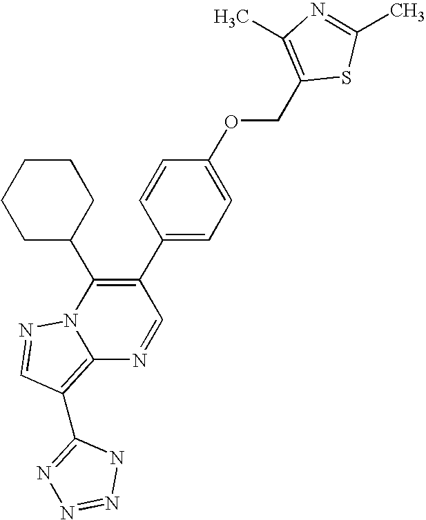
C12=C(C3=NN=NN3)C=NN1C(C1CCCCC1)=C(C1=CC=C(OCC3=C(C)N=C(C)S3)C=C1)C=N2
